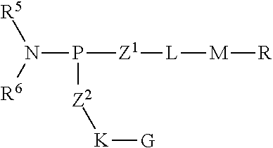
P([Z1][L][M][R])([Z2][K][G])N([R5])[R6]
